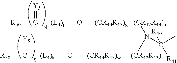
O([(CR44R45)g][(CR42R43)h]N([(CR42R43)v][(CR44R45)w]O[(L4)k]C([R50])=[Y5])C(C)([R40])[R41])[(L4)j]C([R50])=[Y5]
